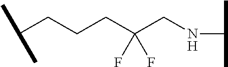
C(CCCC(CNC(C)C)(F)F)(C)C
